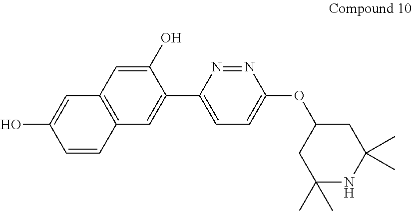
C1(O)=CC2=C(C=C1C1=CC=C(OC3CC(C)(C)NC(C)(C)C3)N=N1)C=CC(O)=C2
